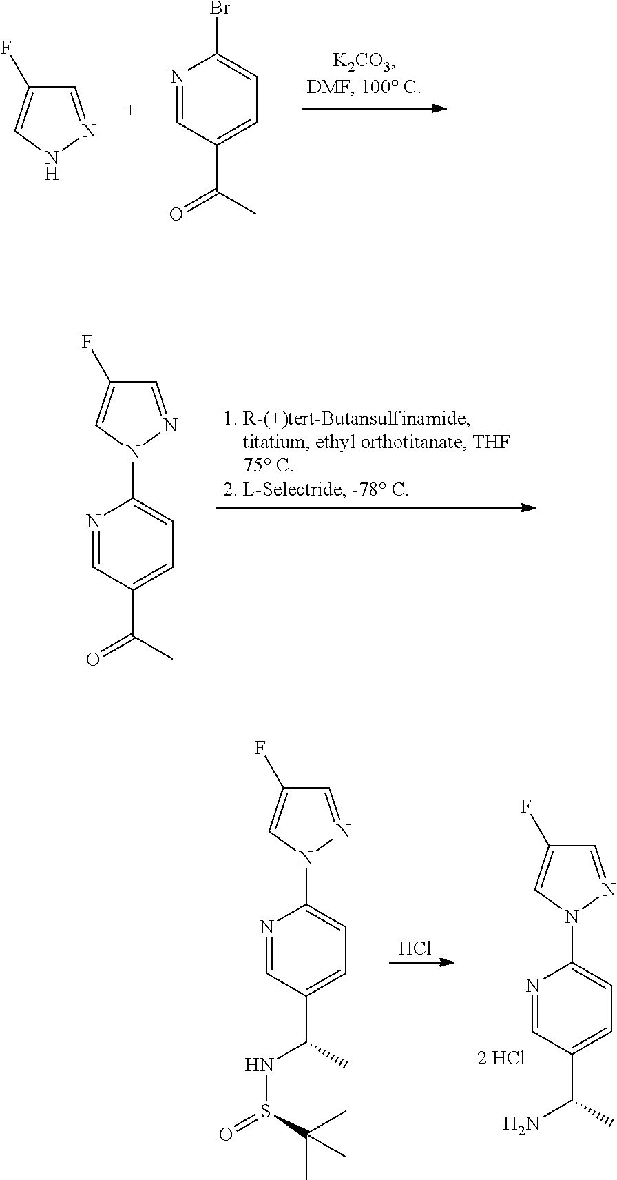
C1=NNC=C1F.N1=CC(C(C)=O)=CC=C1Br.N1=CC(C(C)=O)=CC=C1N1C=C(F)C=N1.N1=CC(C(C)NS(C(C)(C)C)=O)=CC=C1N1C=C(F)C=N1.Cl.N1=CC(C(C)N)=CC=C1N1C=C(F)C=N1
